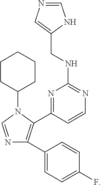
N1=CN(C2CCCCC2)C(C2=NC(NCC3=CN=CN3)=NC=C2)=C1C1=CC=C(F)C=C1
